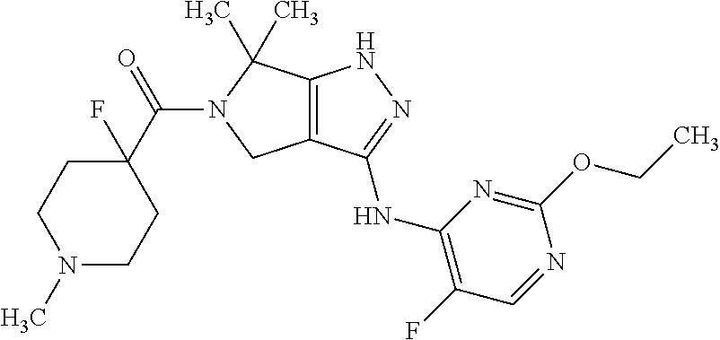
C12=C(C(NC3=C(F)C=NC(OCC)=N3)=NN1)CN(C(C1(F)CCN(C)CC1)=O)C2(C)C
